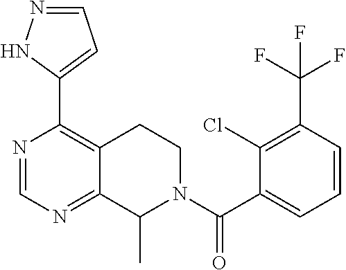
C1=CC(C(F)(F)F)=C(Cl)C(C(N2C(C)C3=NC=NC(C4=CC=NN4)=C3CC2)=O)=C1
